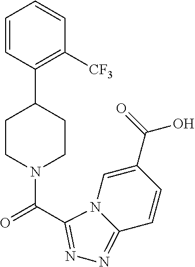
C1=CC(C2CCN(C(=O)C3=NN=C4C=CC(C(=O)O)=CN43)CC2)=C([CF3])C=C1
